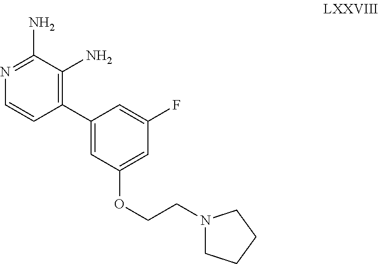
C1(C2=CC(OCCN3CCCC3)=CC(F)=C2)=C(N)C(N)=NC=C1
